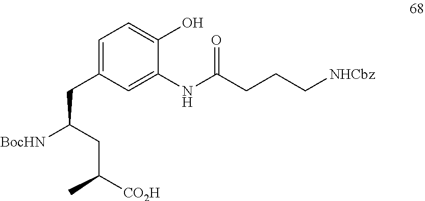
C(C(CC(C)[CO2H])[BocHN])C1=CC=C(O)C(NC(CCC[NHCbz])=O)=C1
